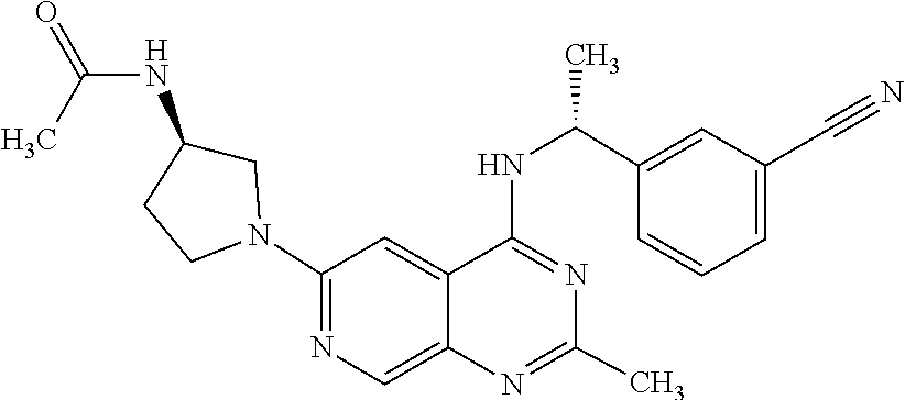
N1=C(NC(C2=CC(C#N)=CC=C2)C)C2=CC(N3CC(NC(=O)C)CC3)=NC=C2N=C1C
